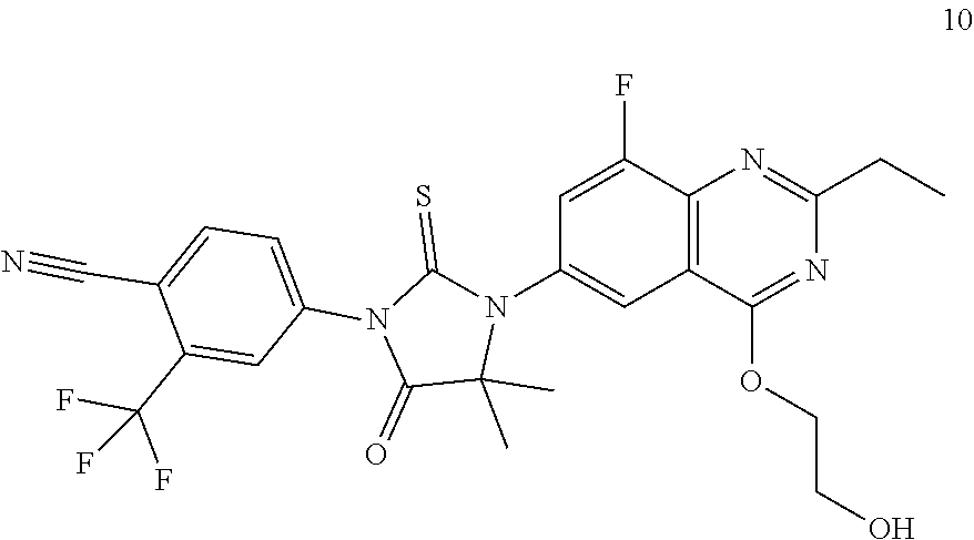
C1=C(F)C2=C(C=C1N1C(=S)N(C3=CC=C(C#N)C(C(F)(F)F)=C3)C(=O)C1(C)C)C(OCCO)=NC(CC)=N2
